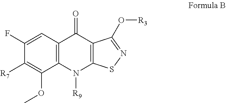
C12=C(C=C(F)C([R7])=C1OC)C(=O)C1=C(N2[R9])SN=C1O[R3]
